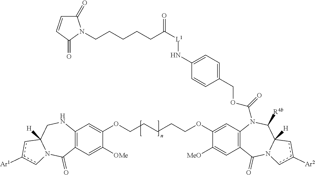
C12=C(C=C([OMe])C(OCCCCCOC3=CC4=C(C=C3[MeO])C(=O)N3C([H])(C([R4b])N4C(=O)OCC4=CC=C(N[L1]C(=O)CCCCCN5C(=O)C=CC5=O)C=C4)cc([Ar2])c3)=C1)C(=O)N1C([H])(CN2)cc([Ar1])c1
